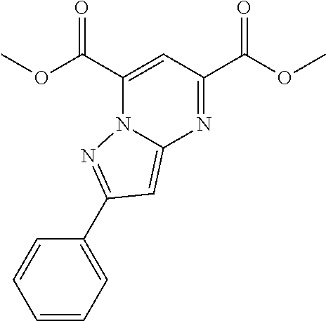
C1(C(=O)OC)=CC(C(=O)OC)=NC2=CC(C3=CC=CC=C3)=NN12
